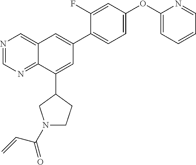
N1=CN=C2C(=C1)C=C(C1=CC=C(OC3=CC=CC=N3)C=C1F)C=C2C1CN(C(C=C)=O)CC1
